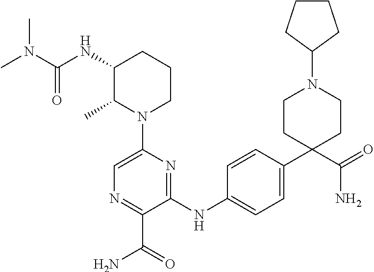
CN(C(NC1C(C)N(C2=CN=C(C(=O)N)C(NC3=CC=C(C4(C(=O)N)CCN(C5CCCC5)CC4)C=C3)=N2)CCC1)=O)C
